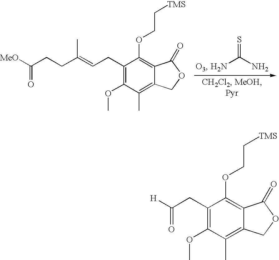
NC(N)=S.C(CCC(=CCC1=C(OC)C(C)=C2C(=C1OCC[TMS])C(=O)OC2)C)([MeO])=O.C(CC1=C(OC)C(C)=C2C(=C1OCC[TMS])C(=O)OC2)([H])=O
